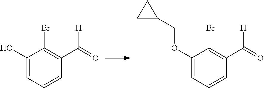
C1=C(O)C(Br)=C(C(=O)[H])C=C1.C1=C(OCC2CC2)C(Br)=C(C(=O)[H])C=C1
